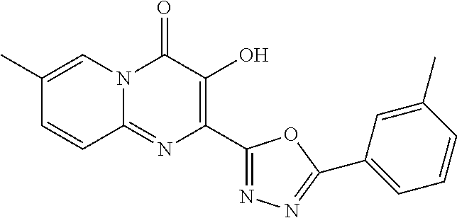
C1(C)=CN2C(=NC(C3=NN=C(C4=CC=CC(C)=C4)O3)=C(O)C2=O)C=C1
